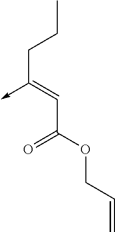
C(C(OCC=C)=O)=C(CCC)->C
